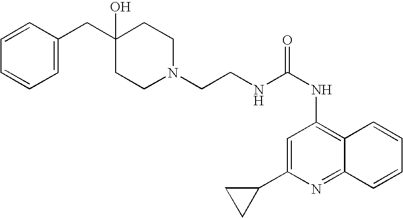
N1(CCNC(NC2=C3C(=NC(C4CC4)=C2)C=CC=C3)=O)CCC(CC2=CC=CC=C2)(O)CC1
